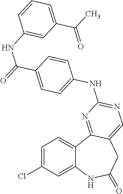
C1=C(Cl)C=C2C(=C1)C1=NC(NC3=CC=C(C(=O)NC4=CC(C(C)=O)=CC=C4)C=C3)=NC=C1CC(=O)N2
